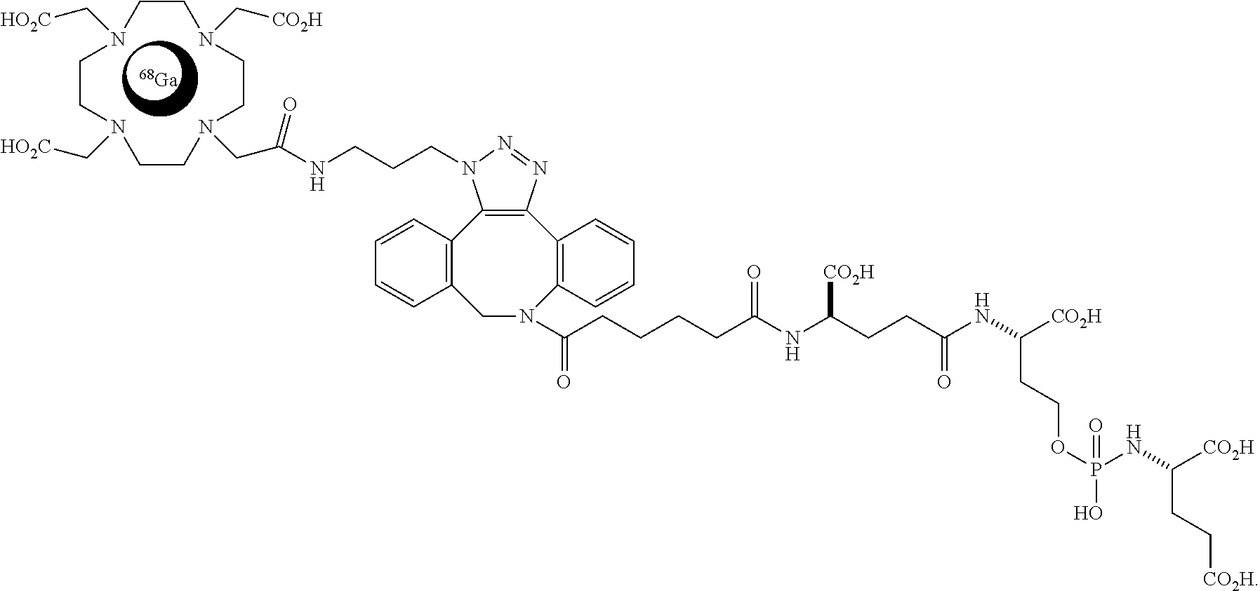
[Ga].N1(C[HO2C])CCN(C[CO2H])CCN(CC(NCCCN2C3=C(N=N2)C2=C(N(C(CCCCC(NC(CCC(NC([CO2H])CCOP(O)(NC([CO2H])CC[CO2H])=O)=O)[CO2H])=O)=O)CC4=C3C=CC=C4)C=CC=C2)=O)CCN(C[HO2C])CC1
